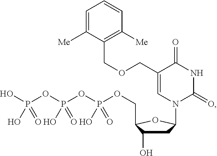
C1C(O)C(COP(OP(OP(O)(=O)O)(=O)O)(=O)O)OC1N1C(=O)NC(=O)C(COCC2=C([Me])C=CC=C2[Me])=C1
